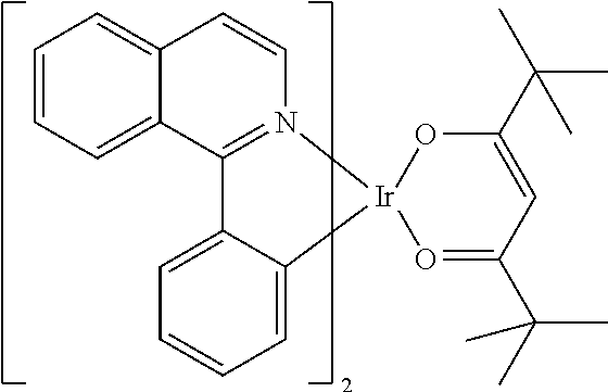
C1=CC=C2C(=C1)C=CN1=C2C2=CC=CC=C2[Ir]12O=C(C(C)(C)C)C=C(C(C)(C)C)O2
